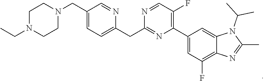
C1(CN2CCN(CC)CC2)=CC=C(CC2=NC(C3=CC(F)=C4C(=C3)N(C(C)C)C(C)=N4)=C(F)C=N2)N=C1
